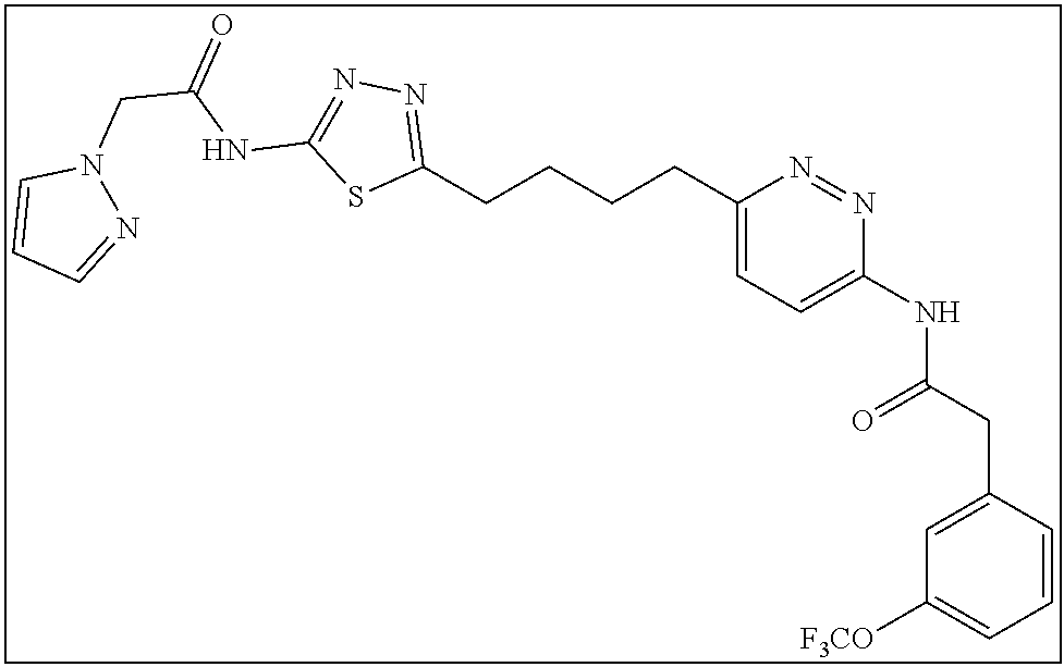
C1(CCCCC2=CC=C(NC(CC3=CC([F3CO])=CC=C3)=O)N=N2)=NN=C(NC(CN2C=CC=N2)=O)S1
